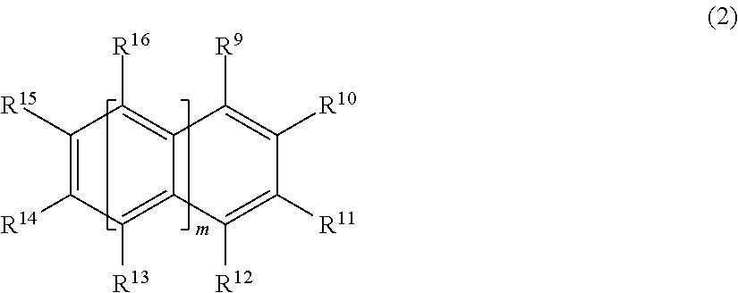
C1([R15])=C([R14])C([R13])=C2C(=C1[R16])C([R9])=C([R10])C([R11])=C2[R12]
